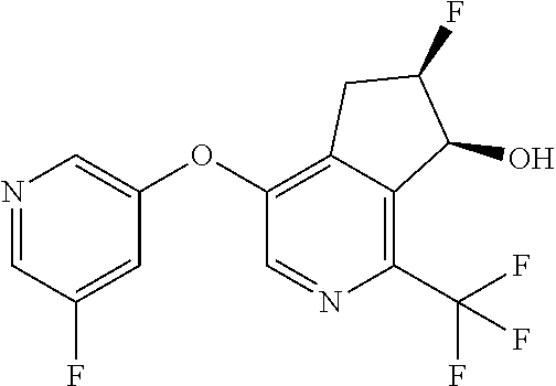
O(C1=C2C(=C(C(F)(F)F)N=C1)C(O)C(F)C2)C1=CN=CC(F)=C1
